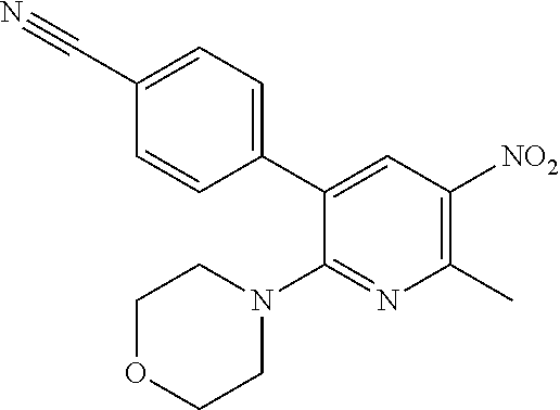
C1=C(C#N)C=CC(C2=CC([NO2])=C(C)N=C2N2CCOCC2)=C1
